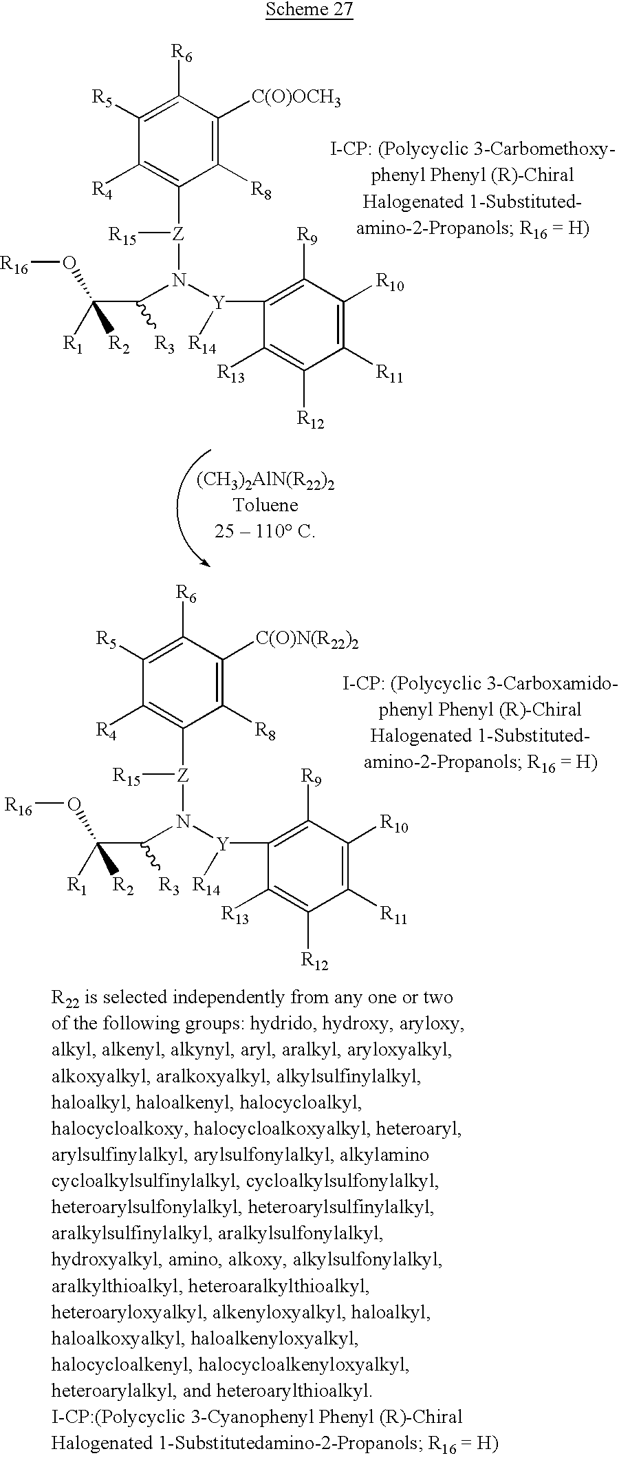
C1([R5])=C([R6])C([C(O)OCH3])=C([R8])C([Z]([R15])N([Y](C2=C([R9])C([R10])=C([R11])C([R12])=C2[R13])[R14])C(C(O[R16])([R2])[R1])[R3])=C1[R4].C1([R5])=C([R6])C([C(O)N(R22)2])=C([R8])C([Z]([R15])N([Y](C2=C([R9])C([R10])=C([R11])C([R12])=C2[R13])[R14])C(C(O[R16])([R2])[R1])[R3])=C1[R4]
